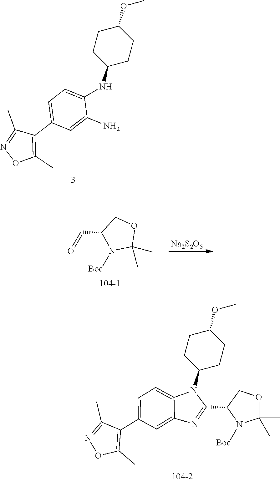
C1(C)=NOC(C)=C1C1=CC=C(NC2CCC(OC)CC2)C(N)=C1.C(=O)C1N([Boc])C(C)(C)OC1.[Na2S2O5].C1(C)=NOC(C)=C1C1=CC=C2C(=C1)N=C(C1N([Boc])C(C)(C)OC1)N2C1CCC(OC)CC1
